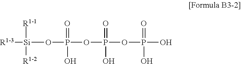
[R1-3][Si]([R1-1])([R1-2])OP(=O)(O)OP(OP(O)(O)=O)(O)=O
